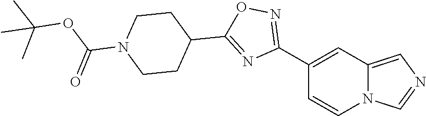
C1(C2=NOC(C3CCN(C(=O)OC(C)(C)C)CC3)=N2)=CC2=CN=CN2C=C1
